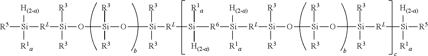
[R5][Si]([RL][Si]([R3])([R3])O[Si]([R3])([R3])O[Si]([RL][Si]([R6][Si]([RL][Si]([R3])([R3])O[Si]([R3])([R3])O[Si]([R3])([R3])[RL][Si]([R5])([H(2-a)])[R1a])([H(2-a)])[R1a])([R1a])[H(2-a)])([R3])[R3])([H(2-a)])[R1a]
